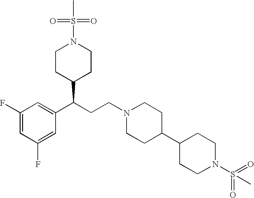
C1(F)=CC(F)=CC(C(CCN2CCC(C3CCN(S(=O)(=O)C)CC3)CC2)C2CCN(S(C)(=O)=O)CC2)=C1
